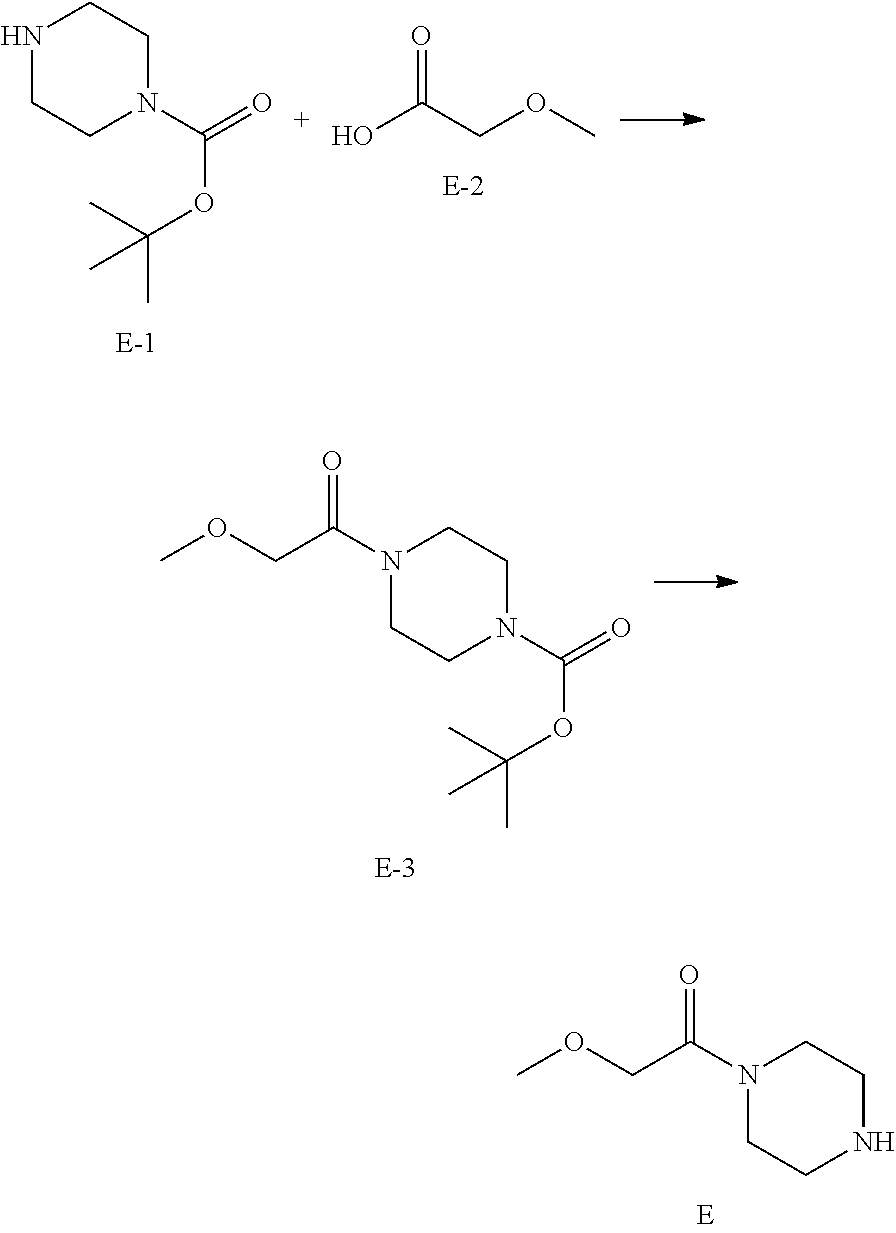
N1(C(COC)=O)CCNCC1.N1CCN(C(=O)OC(C)(C)C)CC1.OC(=O)COC.N1(C(COC)=O)CCN(C(=O)OC(C)(C)C)CC1
